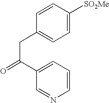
C1=CC(CC(=O)C2=CC=CN=C2)=CC=C1[SO2Me]
